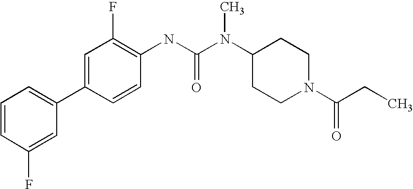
C1=CC(F)=CC(C2=CC(F)=C(NC(N(C3CCN(C(CC)=O)CC3)C)=O)C=C2)=C1
